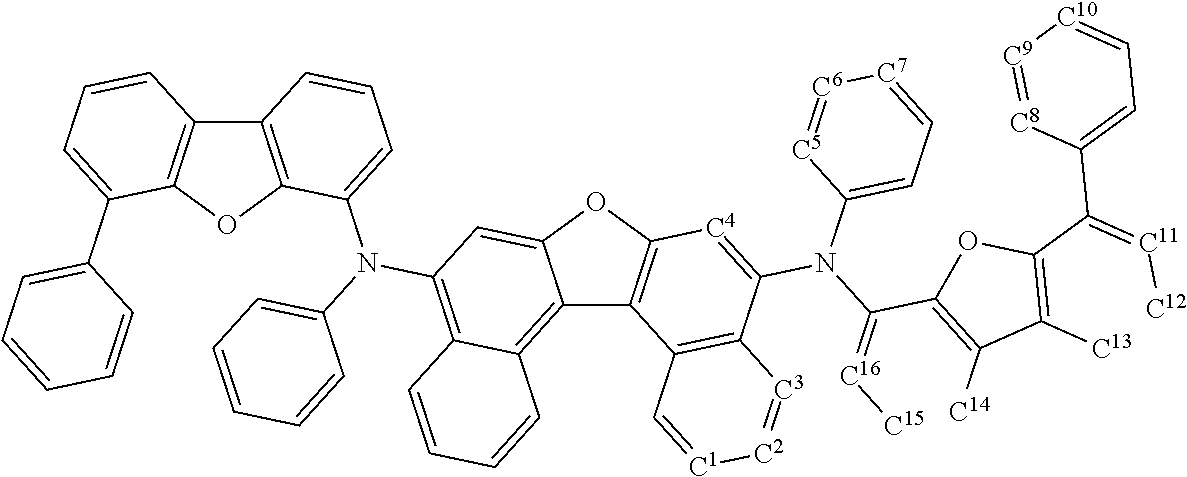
C12=C3C(=C(N(C4=CC=CC5=C4OC4=C5C=CC=C4C4=CC=CC=C4)C4=CC=CC=C4)C=C1OC1=C2C2=C(C(N(C4=CC=[C7][C6]=[C5]4)C(=[C16][C15])C4=C([C14])C([C13])=C(C(=[C11][C12])C5=CC=[C10][C9]=[C8]5)O4)=[C4]1)[C3]=[C2][C1]=C2)C=CC=C3
